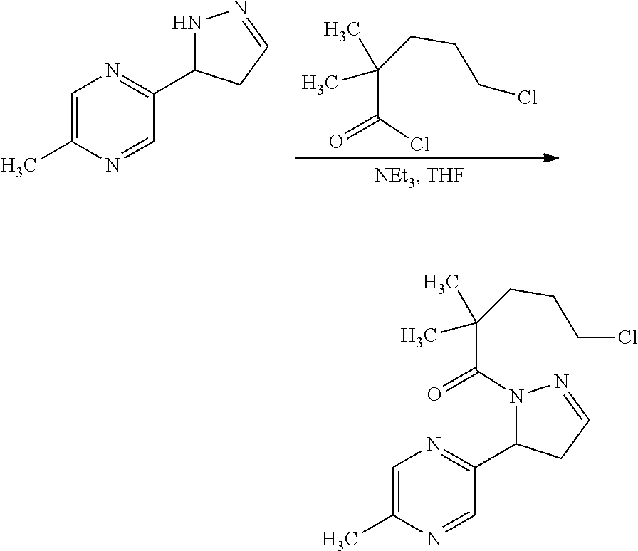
ClC(C(C)(CCCCl)C)=O.N1C(C2=NC=C(C)N=C2)CC=N1.N1(C(C(C)(CCCCl)C)=O)C(C2=NC=C(C)N=C2)CC=N1
